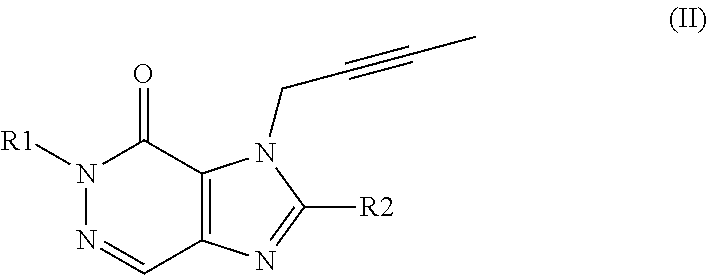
N1([R1])N=CC2=C(C1=O)N(CC#CC)C([R2])=N2
